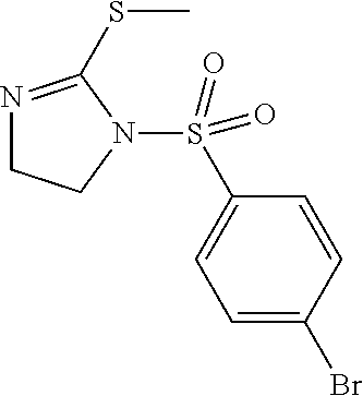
N1=C(SC)N(S(=O)(=O)C2=CC=C(Br)C=C2)CC1
